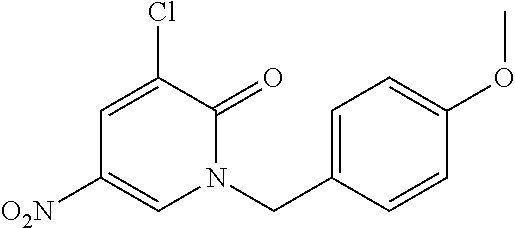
C1=C(CN2C(=O)C(Cl)=CC([O2N])=C2)C=CC(OC)=C1
